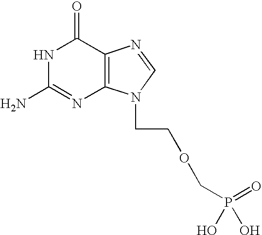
C1(N)=NC2=C(C(=O)N1)N=CN2CCOCP(=O)(O)O
